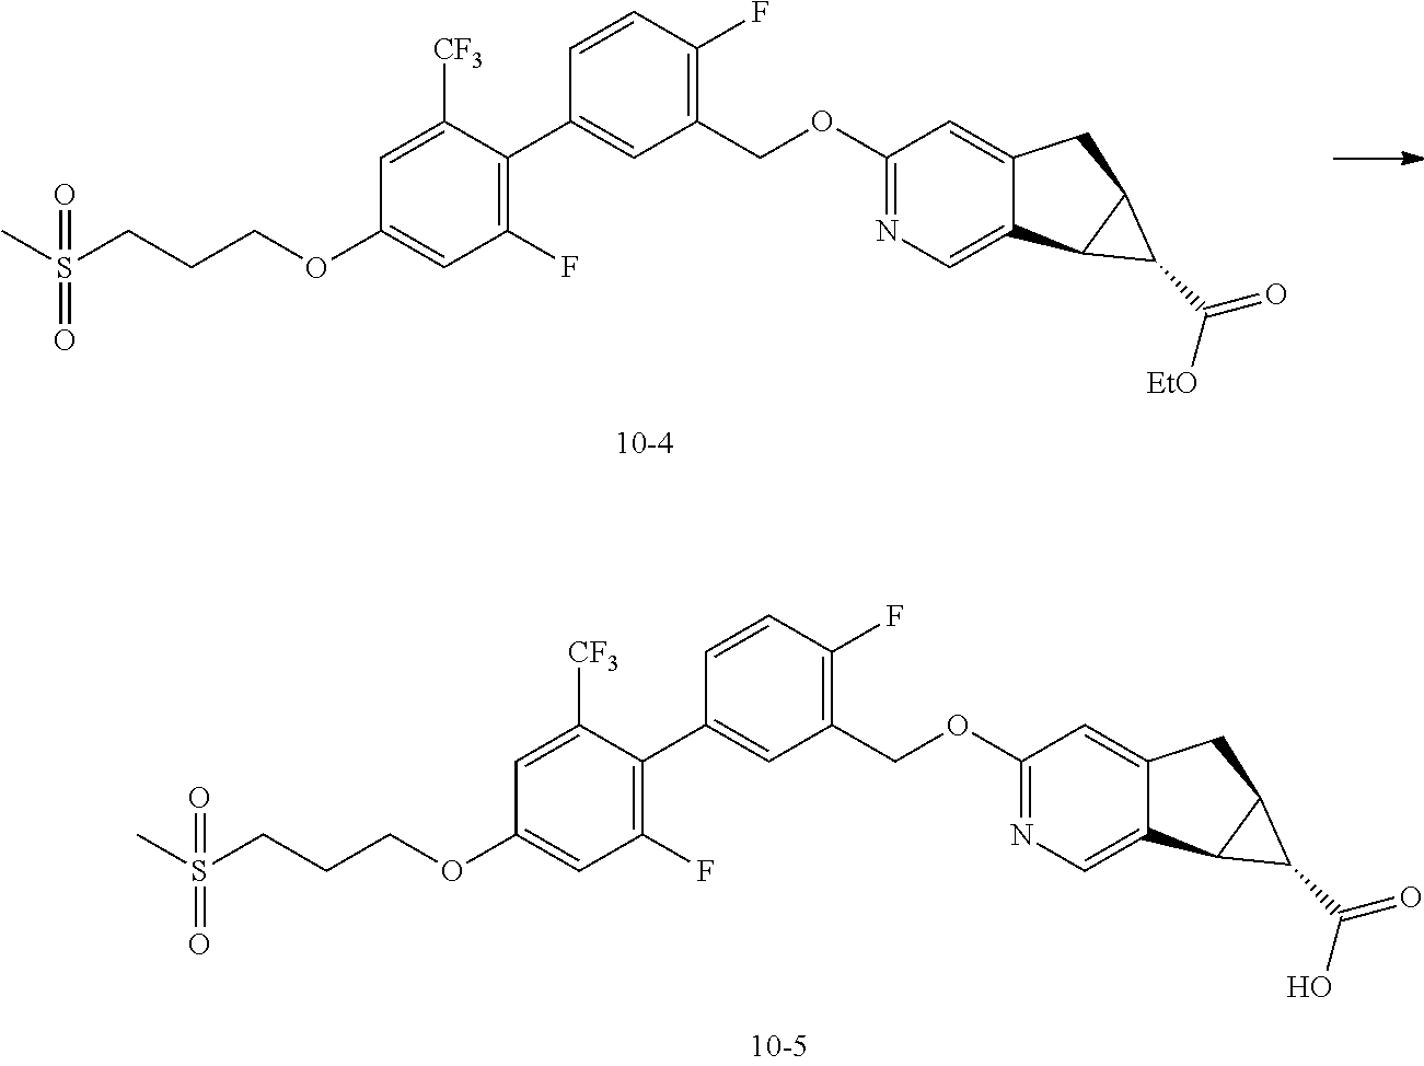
CS(CCCOC1=CC(F)=C(C2=CC(COC3=NC=C4C(=C3)CC3C4C3C(=O)O)=C(F)C=C2)C([CF3])=C1)(=O)=O.CS(CCCOC1=CC(F)=C(C2=CC(COC3=NC=C4C(=C3)CC3C4C3C(=O)[EtO])=C(F)C=C2)C([CF3])=C1)(=O)=O
